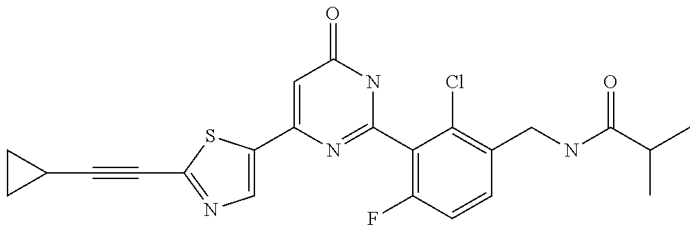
C1(C2=CN=C(C#CC3CC3)S2)=CC(=O)NC(C2=C(F)C=CC(CNC(C(C)C)=O)=C2Cl)=N1
